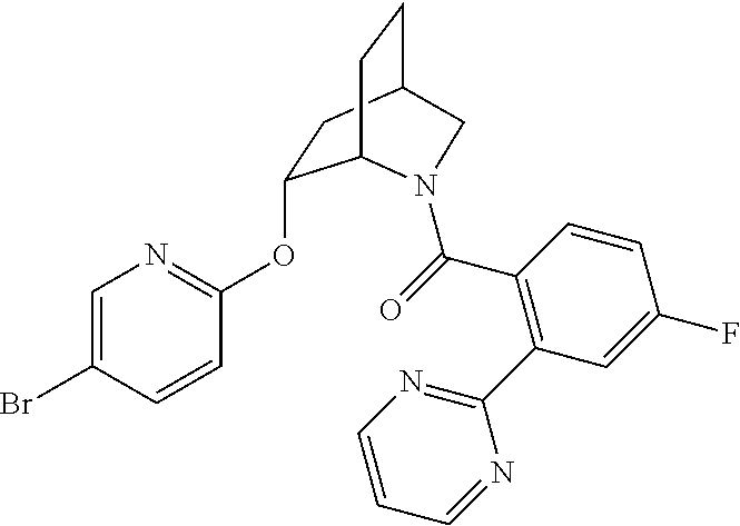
C1=C(Br)C=CC(OC2CC3CCC2N(C(=O)C2=C(C4=NC=CC=N4)C=C(F)C=C2)C3)=N1
